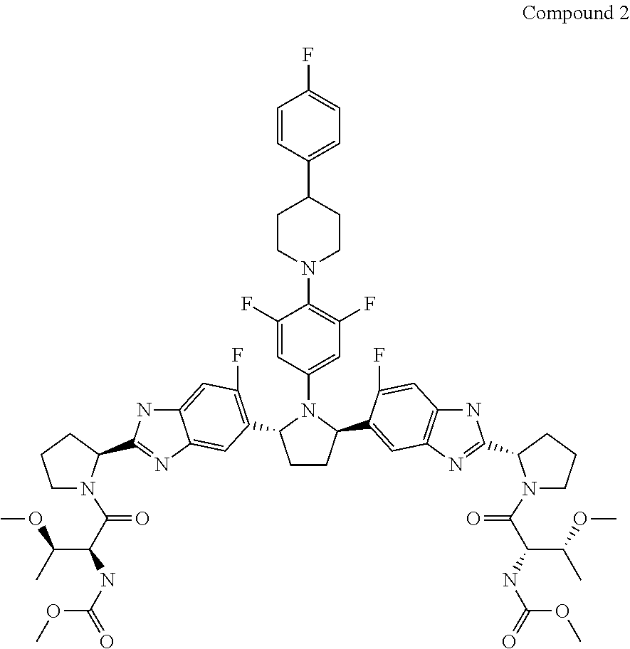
C1CC(C2=CC3=C(NC(C4N(C(C(C(C)OC)NC(=O)OC)=O)CCC4)=N3)C=C2F)N(C2=CC(F)=C(N3CCC(C4=CC=C(F)C=C4)CC3)C(F)=C2)C1C1=C(F)C=C2C(=C1)N=C(C1N(C(C(C(C)OC)NC(=O)OC)=O)CCC1)N2
